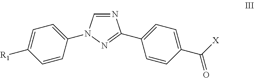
N1=CN(C2=CC=C([R1])C=C2)N=C1C1=CC=C(C([X])=O)C=C1
